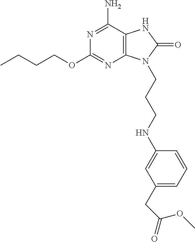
C1(OCCCC)=NC2=C(C(N)=N1)NC(=O)N2CCCNC1=CC(CC(=O)OC)=CC=C1
